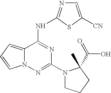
C12=CC=CN1N=C(N1CCCC1(C)C(=O)O)N=C2NC1=NC=C([CN])S1
